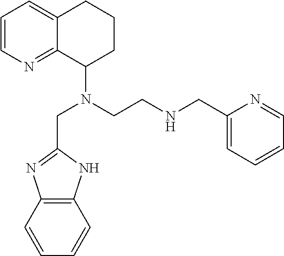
N(C1CCCC2=CC=CN=C12)(CCNCC1=CC=CC=N1)CC1=NC2=C(N1)C=CC=C2
